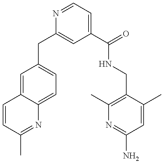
C1=CC(C)=NC2=CC=C(CC3=CC(C(=O)NCC4=C(C)N=C(N)C=C4C)=CC=N3)C=C12
